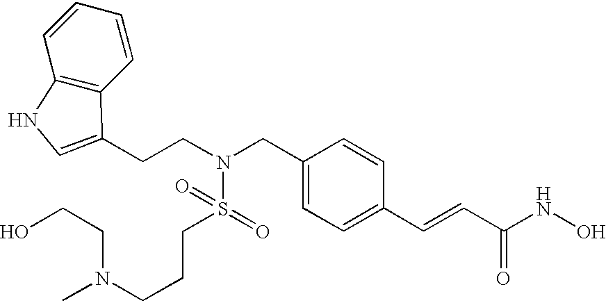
C(C1=CC=C(C=CC(NO)=O)C=C1)N(CCC1=CNC2=C1C=CC=C2)S(=O)(=O)CCCN(CCO)C
